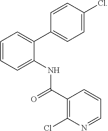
C1=CC=C(NC(C2=C(Cl)N=CC=C2)=O)C(C2=CC=C(Cl)C=C2)=C1
